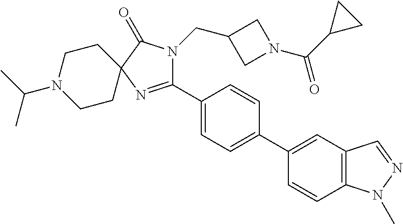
C1(C2=CC=C(C3=CC4=C(C=C3)N(C)N=C4)C=C2)=NC2(C(=O)N1CC1CN(C(C3CC3)=O)C1)CCN(C(C)C)CC2
